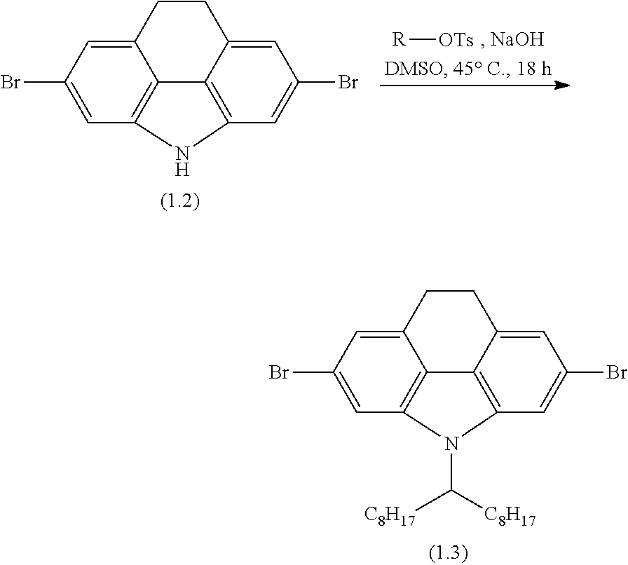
C12=CC(Br)=CC3=C1C1=C(C=C(Br)C=C1CC2)N3C([C8H17])[C8H17].C12=CC(Br)=CC3=C1C1=C(C=C(Br)C=C1CC2)N3.[R][OTs]
